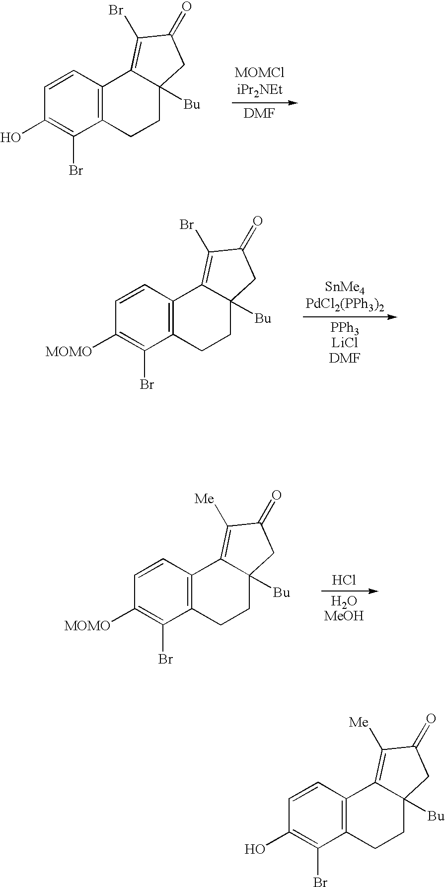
[MOMCliPr2NEt].[DMF].C1=CC2=C(C(Br)=C1O)CCC1([Bu])C2=C(Br)C(=O)C1.C1=CC2=C(C(Br)=C1[MOMO])CCC1([Bu])C2=C(Br)C(=O)C1.[SnMe4PdCl2(PPh3)2].[PPh3LiClDMF].C1=CC2=C(C(Br)=C1[MOMO])CCC1([Bu])C2=C([Me])C(=O)C1.Cl.[H2OMeOH].C1=CC2=C(C(Br)=C1O)CCC1([Bu])C2=C([Me])C(=O)C1
